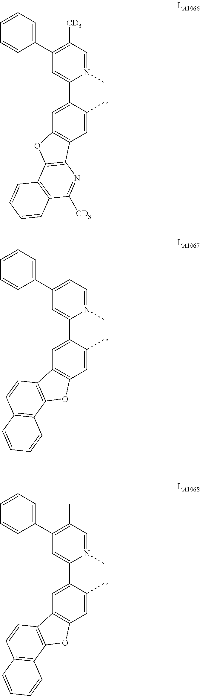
C1(C2=C([CD3])C=N(C)C(C3=CC4=C(C=C3C)C3=C(O4)C4=C(C([CD3])=N3)C=CC=C4)=C2)=CC=CC=C1.C1(C2=CC=N(C)C(C3=CC4=C(C=C3C)OC3=C4C=CC4=C3C=CC=C4)=C2)=CC=CC=C1.C1(C2=C(C)C=N(C)C(C3=CC4=C(C=C3C)OC3=C4C=CC4=C3C=CC=C4)=C2)=CC=CC=C1
